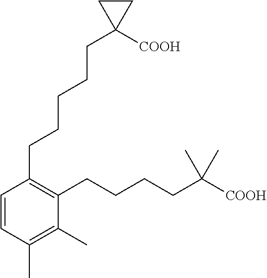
C1=CC(CCCCCC2([COOH])CC2)=C(CCCCC(C)(C)[COOH])C(C)=C1C
